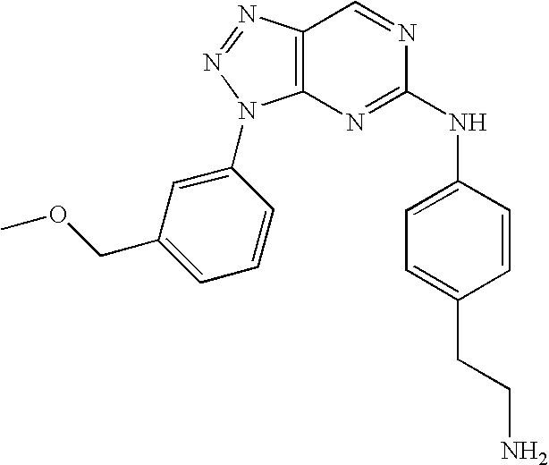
C12=C(N=NN1C1=CC(COC)=CC=C1)C=NC(NC1=CC=C(CCN)C=C1)=N2
